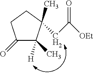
C1([H])(C)C(=O)CCC1(CC([OEt])=O)C
